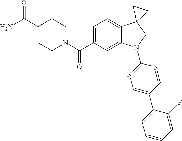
N1(C(C2=CC=C3C(=C2)N(C2=NC=C(C4=CC=CC=C4F)C=N2)CC32CC2)=O)CCC(C(N)=O)CC1
